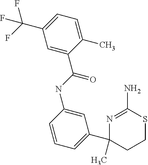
C1(C2=CC=CC(NC(C3=CC(C(F)(F)F)=CC=C3C)=O)=C2)(C)CCSC(N)=N1
